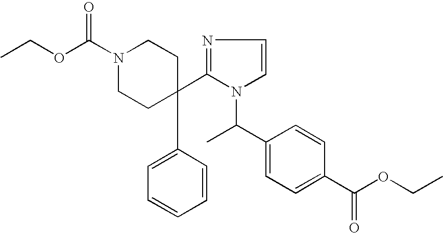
C(N1CCC(C2=CC=CC=C2)(C2=NC=CN2C(C2=CC=C(C(OCC)=O)C=C2)C)CC1)(OCC)=O
